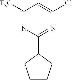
C1([F3C])=NC(C2CCCC2)=NC(Cl)=C1
